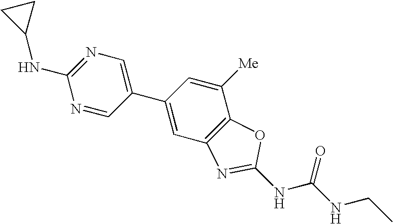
N1=C(NC2CC2)N=CC(C2=CC3=C(C([Me])=C2)OC(NC(NCC)=O)=N3)=C1
